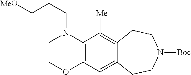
C12=C(N(CCC[MeO])CCO1)C([Me])=C1C(=C2)CCN([Boc])CC1
